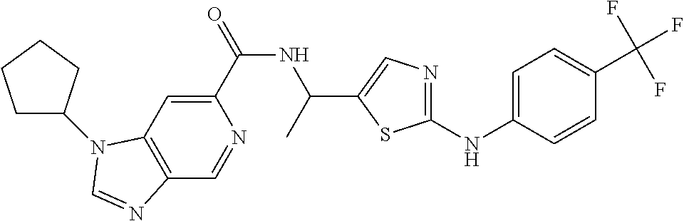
C1(C(=O)NC(C)C2=CN=C(NC3=CC=C(C(F)(F)F)C=C3)S2)=CC2=C(C=N1)N=CN2C1CCCC1
